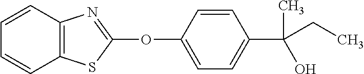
C1(OC2=NC3=C(S2)C=CC=C3)=CC=C(C(C)(O)CC)C=C1
